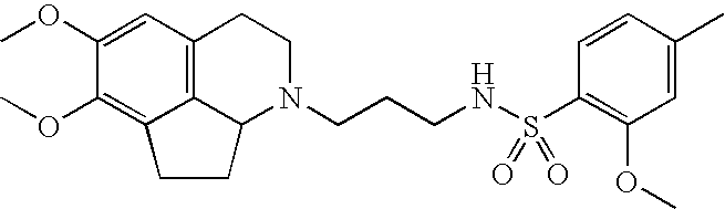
C12=C3C=C(OC)C(OC)=C1CCC2N(CCCNS(C1=C(OC)C=C(C)C=C1)(=O)=O)CC3
